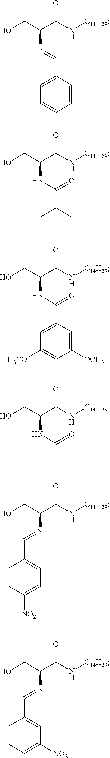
C1=C(C=NC(CO)C(N[C14H29])=O)C=CC=C1.CC(C)(C(NC(CO)C(N[C14H29])=O)=O)C.C1(C(NC(CO)C(N[C14H29])=O)=O)=CC([H3CO])=CC([OCH3])=C1.CC(NC(CO)C(N[C14H29])=O)=O.N(C(CO)C(N[C14H29])=O)=CC1=CC=C([NO2])C=C1.N(C(CO)C(N[C14H29])=O)=CC1=CC([NO2])=CC=C1
